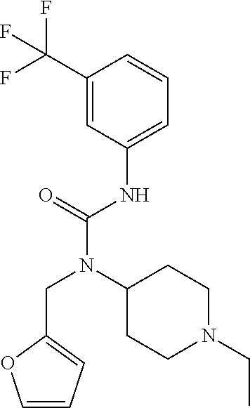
C1(C(F)(F)F)=CC(NC(N(CC2=CC=CO2)C2CCN(CC)CC2)=O)=CC=C1
